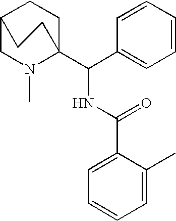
C1=CC(C(C23CCC(CN2C)CC3)NC(C2=CC=CC=C2C)=O)=CC=C1
